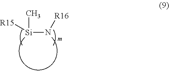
C[Si](N[R16])[R15]
